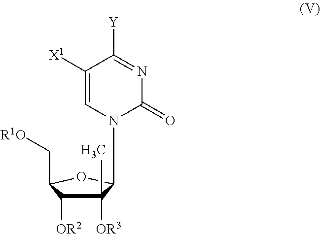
N1(C2C(C)([OR3])C([OR2])C(C[R1O])O2)C(=O)N=C([Y])C([X1])=C1
